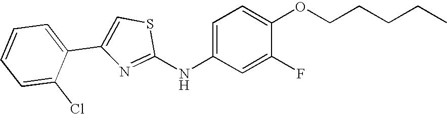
C1=CC=C(C2=CSC(NC3=CC=C(OCCCCC)C(F)=C3)=N2)C(Cl)=C1
